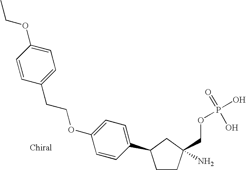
C1CC(COP(O)(=O)O)(N)CC1C1=CC=C(OCCC2=CC=C(OCC)C=C2)C=C1
